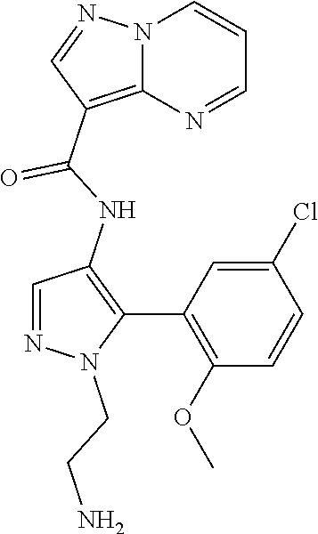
N12C(=C(C(NC3=C(C4=C(OC)C=CC(Cl)=C4)N(CCN)N=C3)=O)C=N1)N=CC=C2
